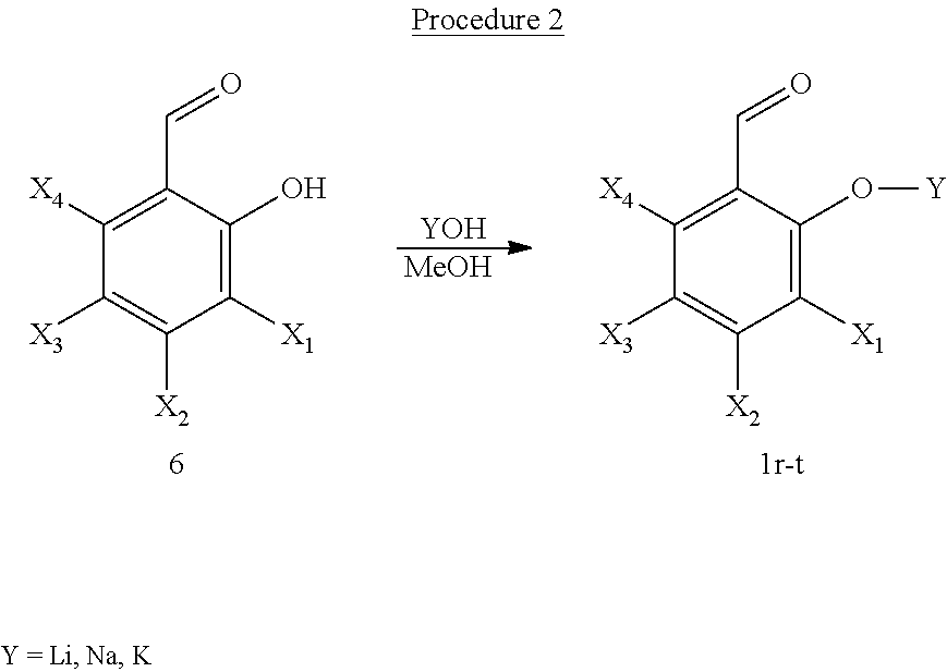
C1(C=O)=C([X4])C([X3])=C([X2])C([X1])=C1O.[YOH].[MeOH].C1(C=O)=C([X4])C([X3])=C([X2])C([X1])=C1O[Y]
